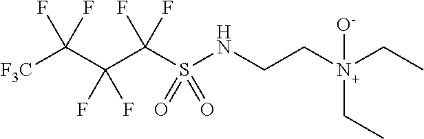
[F3C]C(C(C(S(NCCN(CC)(CC)[O-])(=O)=O)(F)F)(F)F)(F)F
